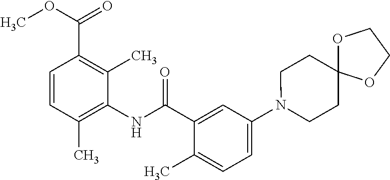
C1=CC(C)=C(NC(=O)C2=CC(N3CCC4(CC3)OCCO4)=CC=C2C)C(C)=C1C(OC)=O
